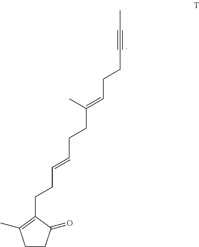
C1CC(=O)C(CCC=CCCC(C)=CCCC#CC)=C1C
